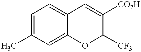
C1(C)=CC=C2C(=C1)OC([CF3])C([CO2H])=C2
